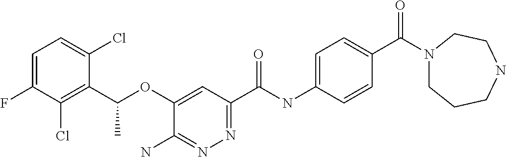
C1=C(F)C(Cl)=C(C(OC2=CC(C(NC3=CC=C(C(N4CCCNCC4)=O)C=C3)=O)=NN=C2N)C)C(Cl)=C1
